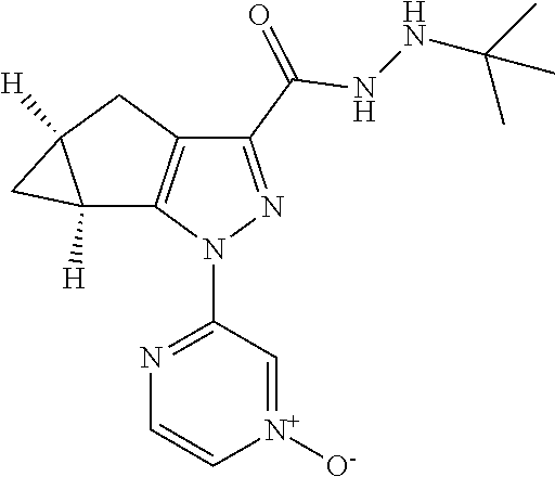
[N+]1([O-])=CC(N2C3=C(CC4([H])CC34[H])C(C(NNC(C)(C)C)=O)=N2)=NC=C1
